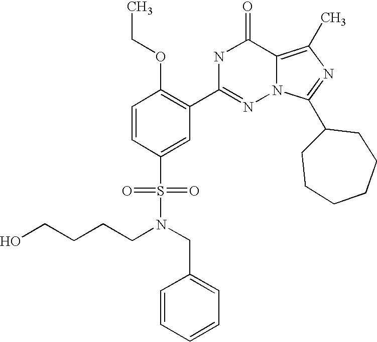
C1=CC(S(N(CCCCO)CC2=CC=CC=C2)(=O)=O)=CC(C2=NN3C(=C(C)N=C3C3CCCCCC3)C(=O)N2)=C1OCC
